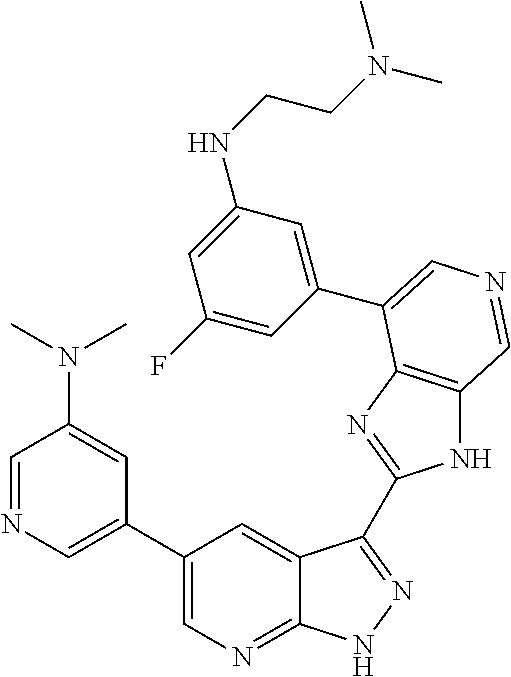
C1(C2=CN=CC(N(C)C)=C2)=CN=C2C(=C1)C(C1=NC3=C(N1)C=NC=C3C1=CC(NCCN(C)C)=CC(F)=C1)=NN2
